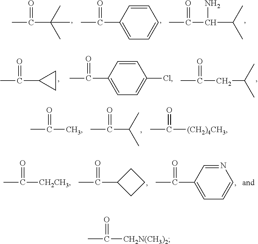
CC(=O)C(C)(C)C.CC(=O)C1=CC=CC=C1.CC(=O)C(N)C(C)C.CC(=O)C1CC1.CC(=O)C1=CC=C(Cl)C=C1.CC(=O)CC(C)C.CC(=O)C.CC(=O)C(C)C.CC(=O)[(CH2)4CH3].CC(=O)[CH2CH3].CC(=O)C1CCC1.CC(=O)C1=CC=CN=C1.CC(=O)[CH2N(CH3)2]
